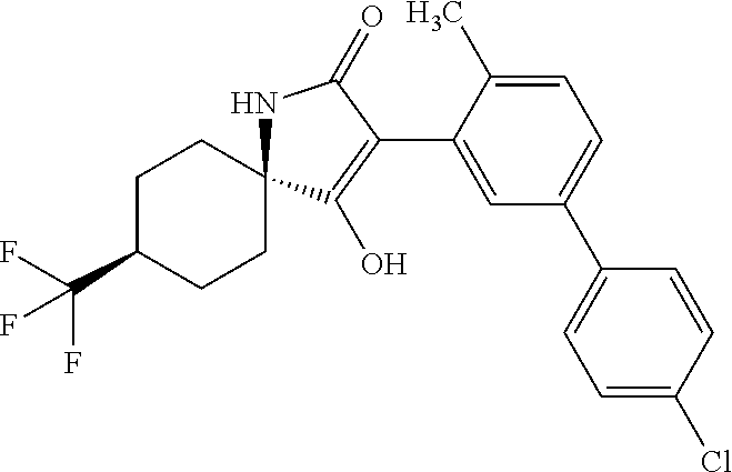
C1CC2(CCC1C(F)(F)F)NC(=O)C(C1=CC(C3=CC=C(Cl)C=C3)=CC=C1C)=C2O
